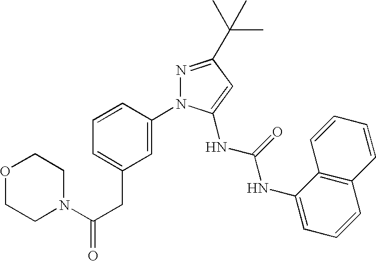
C1N(C(CC2=CC=CC(N3N=C(C(C)(C)C)C=C3NC(=O)NC3=CC=CC4=C3C=CC=C4)=C2)=O)CCOC1
